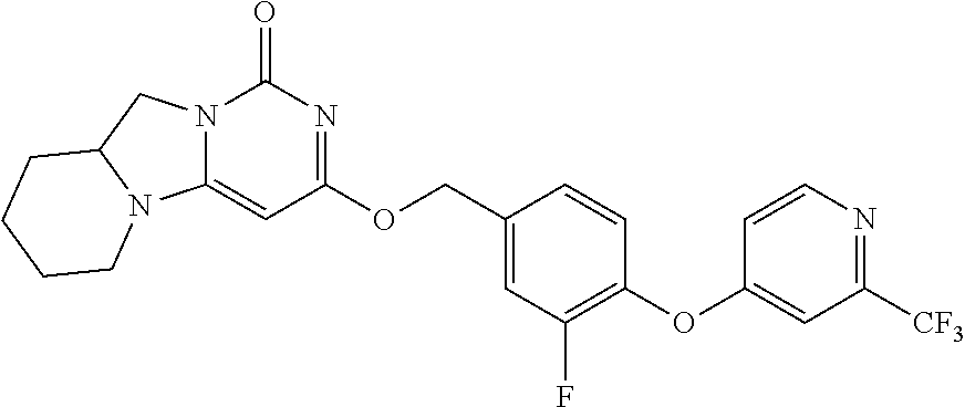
C1(COC2=NC(=O)N3C(=C2)N2C(C3)CCCC2)=CC(F)=C(OC2=CC([CF3])=NC=C2)C=C1
